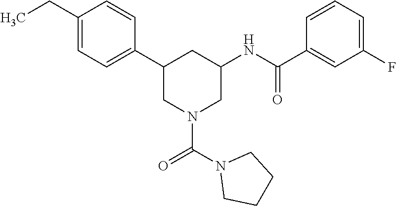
C1(CC)=CC=C(C2CN(C(N3CCCC3)=O)CC(NC(C3=CC(F)=CC=C3)=O)C2)C=C1
